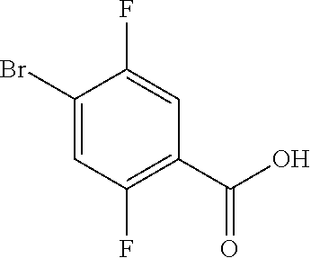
C1(Br)=CC(F)=C(C(=O)O)C=C1F
